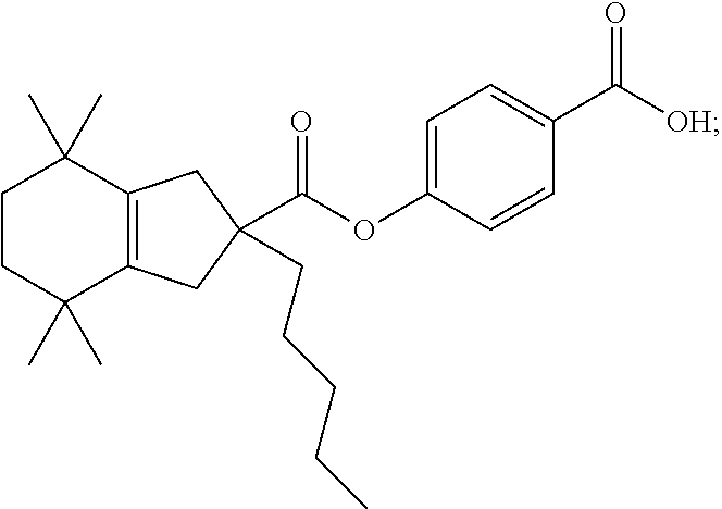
C1CC(C)(C)C2=C(C1(C)C)CC(C(OC1=CC=C(C([OH])=O)C=C1)=O)(CCCCC)C2
